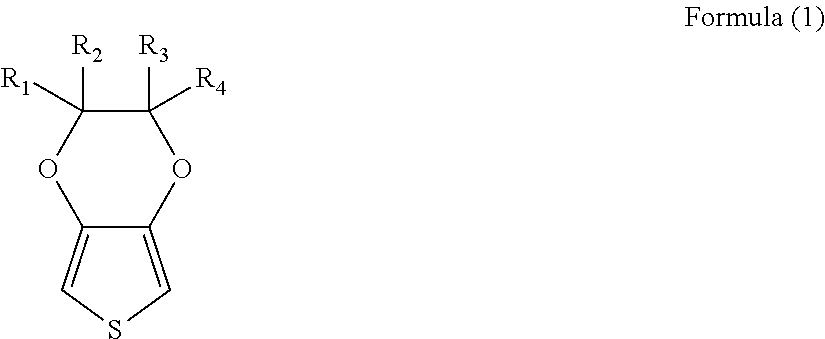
C1([R3])([R4])C([R2])([R1])OC2=CSC=C2O1
